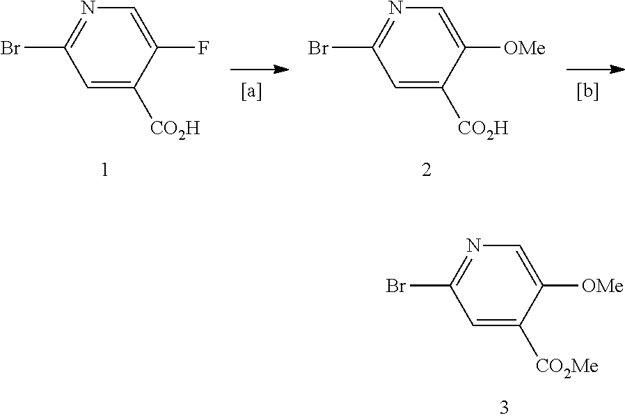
C1(Br)=NC=C(F)C([CO2H])=C1.C1(Br)=NC=C([OMe])C([CO2H])=C1.C1(Br)=NC=C([OMe])C([CO2Me])=C1
